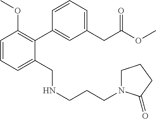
C1=CC=C(CNCCCN2CCCC2=O)C(C2=CC(CC(OC)=O)=CC=C2)=C1OC
